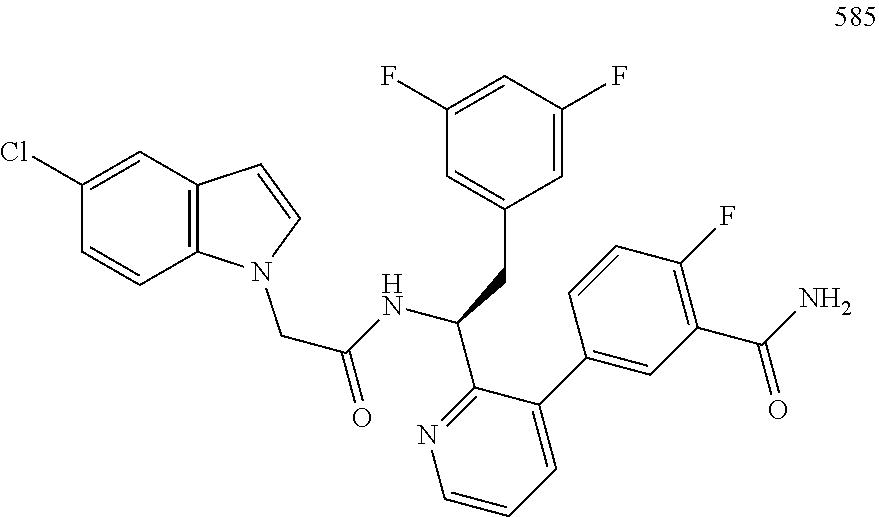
C(NC(C1=NC=CC=C1C1=CC(C(N)=O)=C(F)C=C1)CC1=CC(F)=CC(F)=C1)(=O)CN1C2=C(C=C1)C=C(Cl)C=C2
